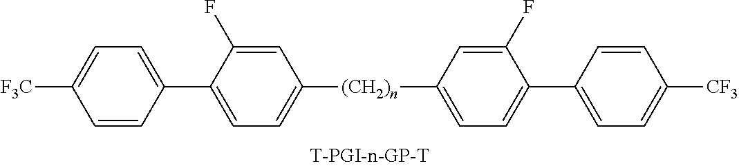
[(CH2)n](C1=CC=C(C2=CC=C([CF3])C=C2)C(F)=C1)C1=CC=C(C2=CC=C([CF3])C=C2)C(F)=C1
